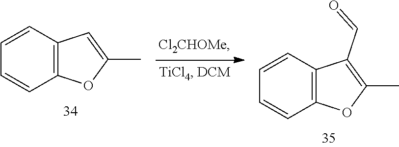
C12=C(C=CC=C1)C=C(C)O2.C12=C(C=CC=C1)C(C=O)=C(C)O2
